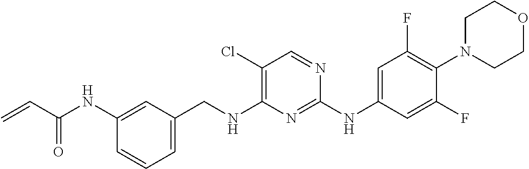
C=CC(NC1=CC(CNC2=C(Cl)C=NC(NC3=CC(F)=C(N4CCOCC4)C(F)=C3)=N2)=CC=C1)=O
